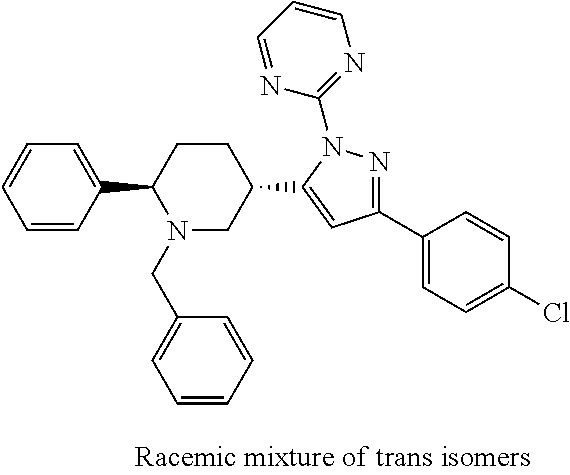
C1=CC(C2N(CC3=CC=CC=C3)CC(C3=CC(C4=CC=C(Cl)C=C4)=NN3C3=NC=CC=N3)CC2)=CC=C1
